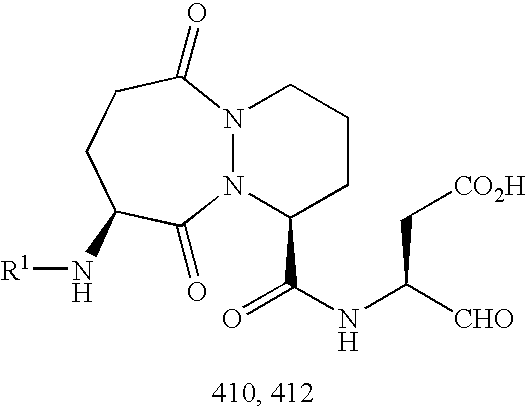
N12N(C(=O)CCC(N[R1])C1=O)CCCC2C(NC([CHO])C[CO2H])=O
